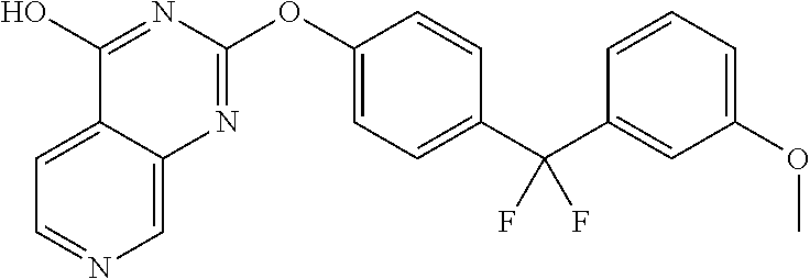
C1=C2C(=CN=C1)N=C(OC1=CC=C(C(C3=CC(OC)=CC=C3)(F)F)C=C1)N=C2O
